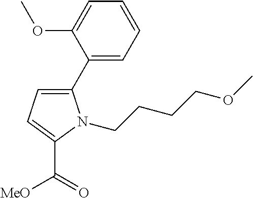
C1(C2=CC=C(C(=O)[MeO])N2CCCCOC)=CC=CC=C1OC
